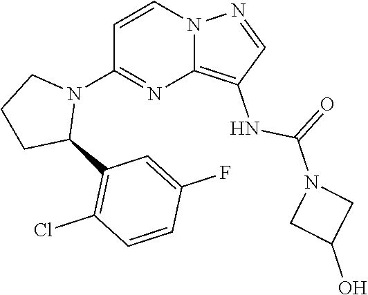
C1=C(F)C=CC(Cl)=C1C1CCCN1C1=NC2=C(NC(=O)N3CC(O)C3)C=NN2C=C1
